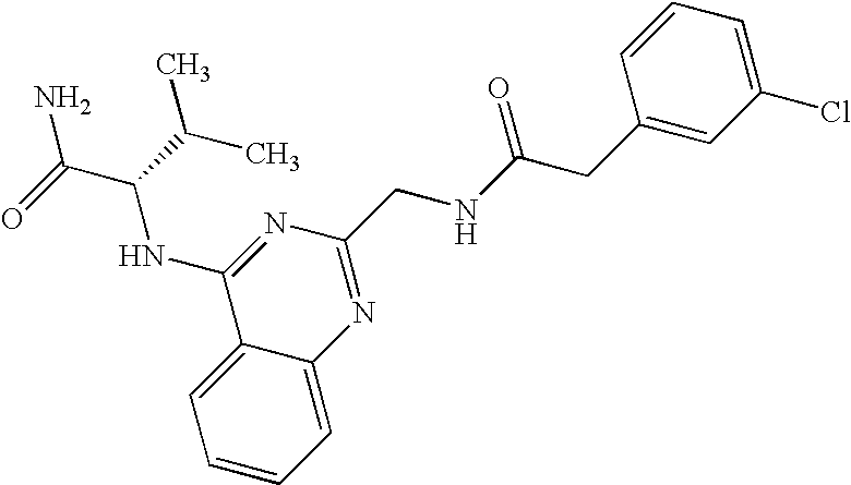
C1=C2C(=CC=C1)N=C(CNC(CC1=CC(Cl)=CC=C1)=O)N=C2NC(C(=O)N)C(C)C
